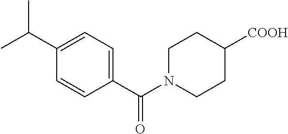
C(=O)(C1=CC=C(C(C)C)C=C1)N1CCC([COOH])CC1
